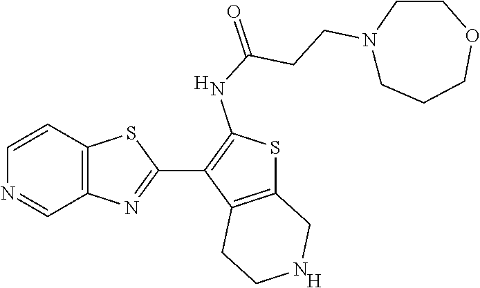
C12=C(C=CN=C1)SC(C1=C(NC(=O)CCN3CCCOCC3)SC3=C1CCNC3)=N2.[H].[H]
